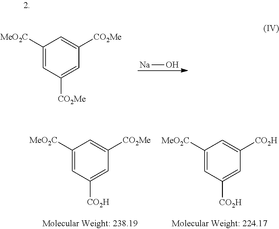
[Na]O.C1([MeO2C])=CC([CO2Me])=CC([CO2Me])=C1.C1([MeO2C])=CC([CO2H])=CC([CO2Me])=C1.C1([MeO2C])=CC([CO2H])=CC([CO2H])=C1
